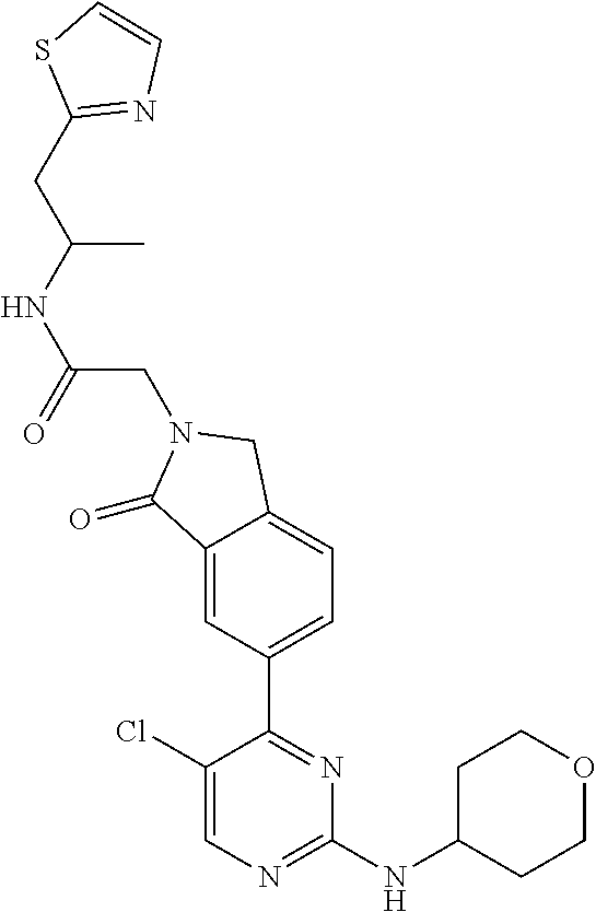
C1(Cl)=CN=C(NC2CCOCC2)N=C1C1=CC=C2C(=C1)C(=O)N(CC(NC(C)CC1=NC=CS1)=O)C2
